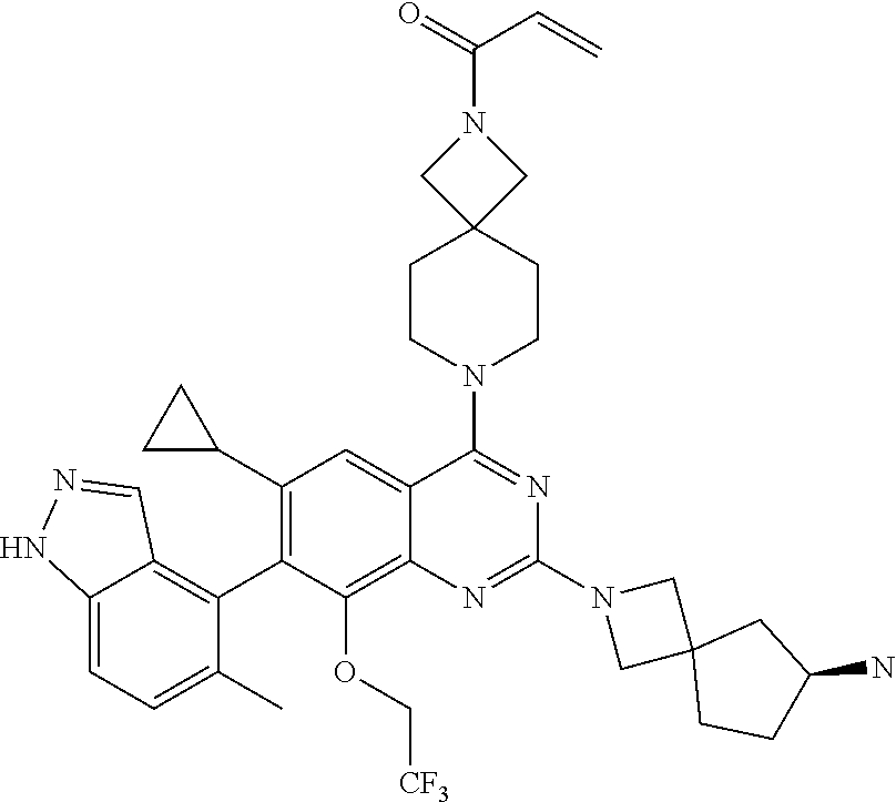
C12=CC=C(C)C(C3=C(C4CC4)C=C4C(=C3OC[CF3])N=C(N3CC5(C3)CCC(N)C5)N=C4N3CCC4(CC3)CN(C(C=C)=O)C4)=C1C=NN2
